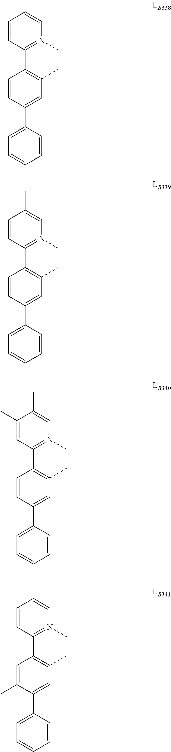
C1=CC(C2=CC=CC=C2)=CC(C)=C1C1=N(C)C=CC=C1.C1=CC(C2=CC=CC=C2)=CC(C)=C1C1=N(C)C=C(C)C=C1.C1=CC(C2=CC=CC=C2)=CC(C)=C1C1=N(C)C=C(C)C(C)=C1.C1=C(C)C(C2=CC=CC=C2)=CC(C)=C1C1=N(C)C=CC=C1
